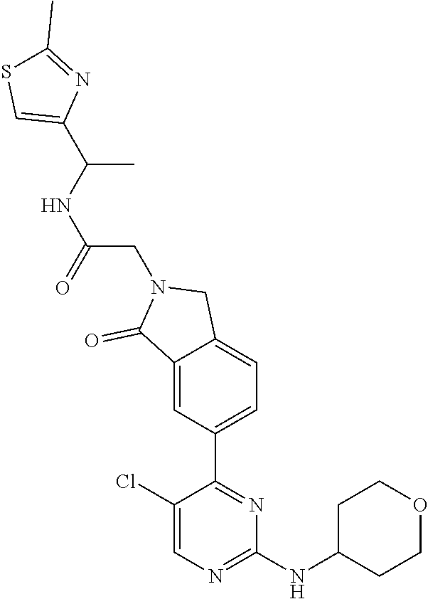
C1(Cl)=CN=C(NC2CCOCC2)N=C1C1=CC=C2C(=C1)C(=O)N(CC(NC(C1=CSC(C)=N1)C)=O)C2
